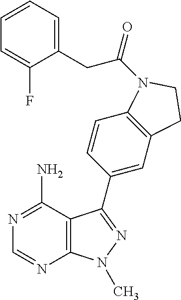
N1=C(N)C2=C(N=C1)N(C)N=C2C1=CC2=C(C=C1)N(C(=O)CC1=CC=CC=C1F)CC2
